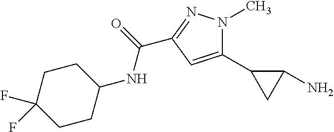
C1(C2CC2N)=CC(C(=O)NC2CCC(F)(F)CC2)=NN1C
